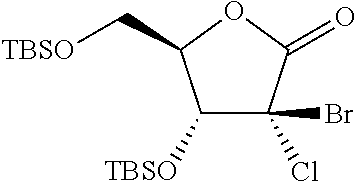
C1([TBSO])C(Cl)(Br)C(=O)OC1C[TBSO]
